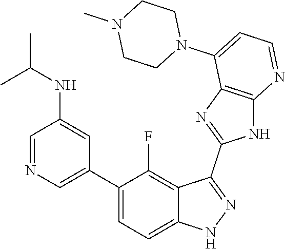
C1=NC=C(C2=CC=C3C(=C2F)C(C2=NC4=C(N2)N=CC=C4N2CCN(C)CC2)=NN3)C=C1NC(C)C
